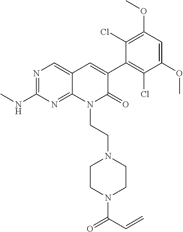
C1(NC)=NC=C2C(=N1)N(CCN1CCN(C(=O)C=C)CC1)C(=O)C(C1=C(Cl)C(OC)=CC(OC)=C1Cl)=C2
